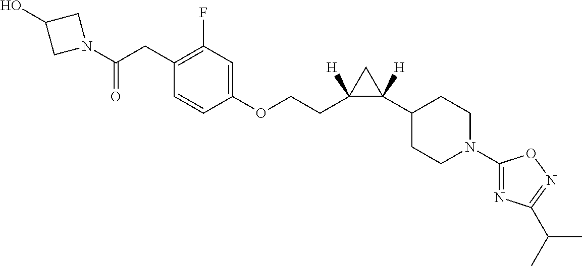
N1(C(CC2=C(F)C=C(OCCC3([H])C(C4CCN(C5=NC(C(C)C)=NO5)CC4)([H])C3)C=C2)=O)CC(O)C1
